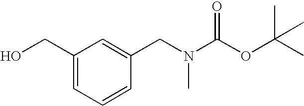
C1(CO)=CC=CC(CN(C(OC(C)(C)C)=O)C)=C1
